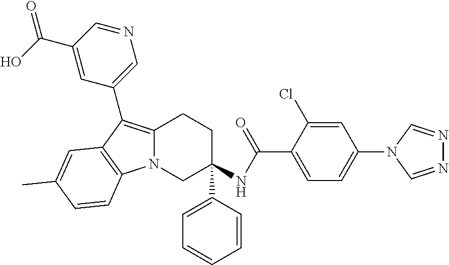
C12=C(C3=CN=CC(C(O)=O)=C3)C3=C(N1CC(C1=CC=CC=C1)(NC(C1=CC=C(N4C=NN=C4)C=C1Cl)=O)CC2)C=CC(C)=C3
